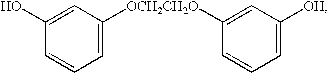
C1=C(O)C=CC=C1[OCH2CH2O]C1=CC([OH])=CC=C1
